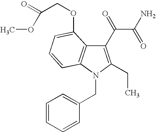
C1=CC=CC(CN2C3=C(C(C(C(N)=O)=O)=C2CC)C(OCC(=O)OC)=CC=C3)=C1
